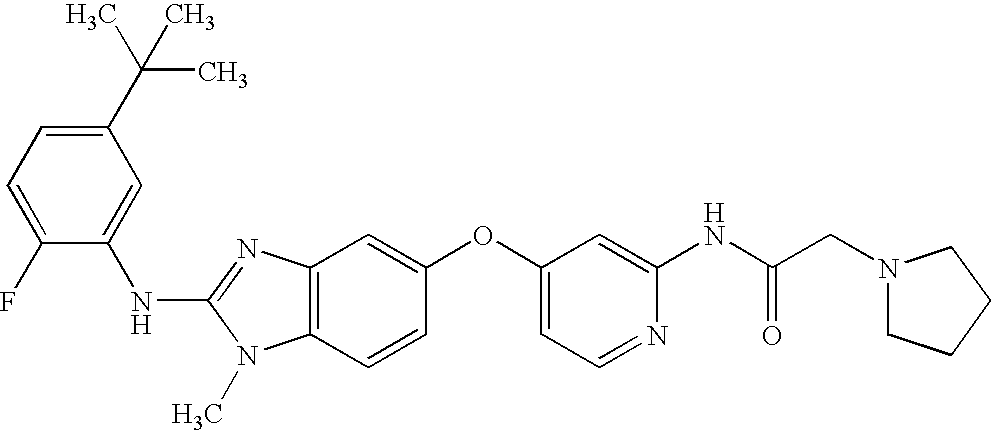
N(C1=NC2=C(N1C)C=CC(OC1=CC=NC(NC(CN3CCCC3)=O)=C1)=C2)C1=CC(C(C)(C)C)=CC=C1F
